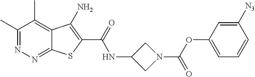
C1(C)=NN=C2C(=C1C)C(N)=C(C(=O)NC1CN(C(OC3=CC=CC([N3])=C3)=O)C1)S2
